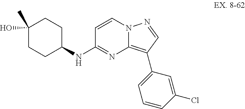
C1(NC2=NC3=C(C4=CC=CC(Cl)=C4)C=NN3C=C2)CCC(C)(O)CC1
